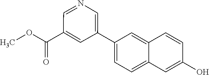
C1(O)=CC2=CC=C(C3=CN=CC(C(OC)=O)=C3)C=C2C=C1
